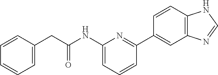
C1=CC(CC(NC2=CC=CC(C3=CC4=C(C=C3)NC=N4)=N2)=O)=CC=C1
